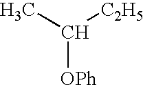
C([OPh])(C)[C2H5]
